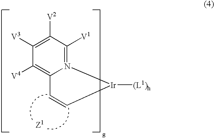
N12=C([V1])C([V2])=C([V3])C([V4])=C1C=C[Ir]2[(L1)h]
